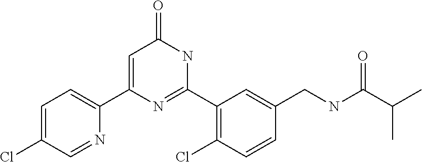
C1(C2=CC(=O)NC(C3=C(Cl)C=CC(CNC(C(C)C)=O)=C3)=N2)=CC=C(Cl)C=N1
